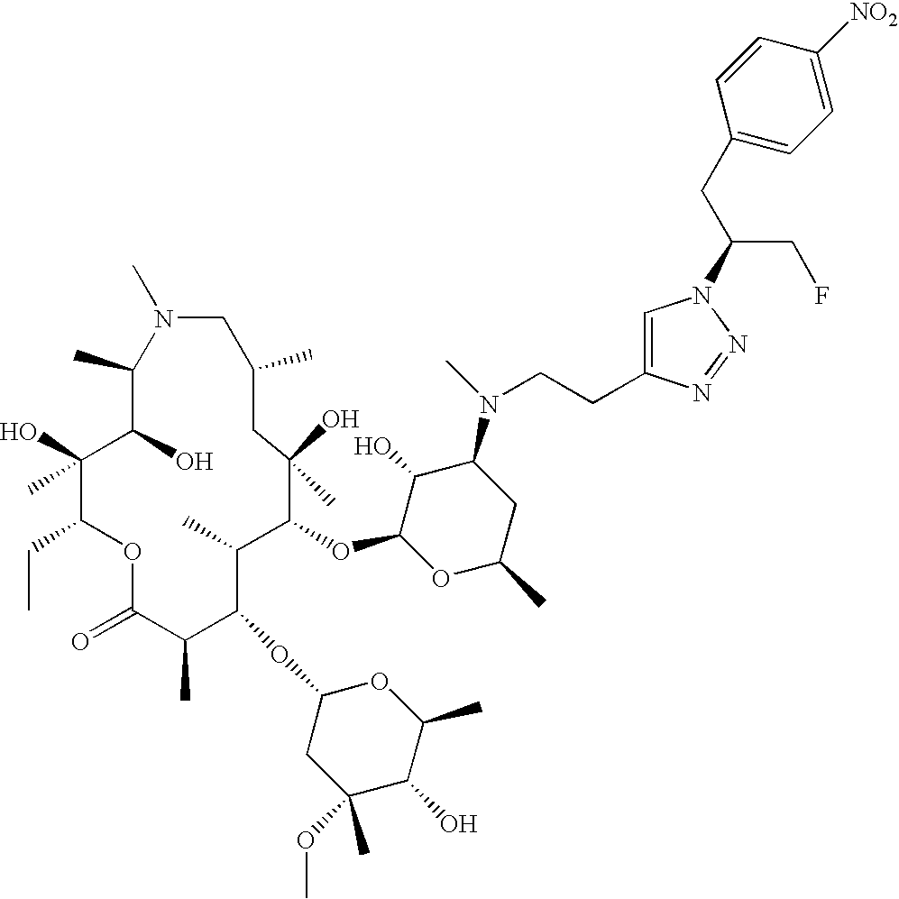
C1(C)C(O)C(O)(C)C(CC)OC(=O)C(C)C(OC2CC(C)(OC)C(O)C(C)O2)C(C)C(OC2OC(C)CC(N(C)CCC3=CN(C(CF)CC4=CC=C([NO2])C=C4)N=N3)C2O)C(O)(C)CC(C)CN1C
